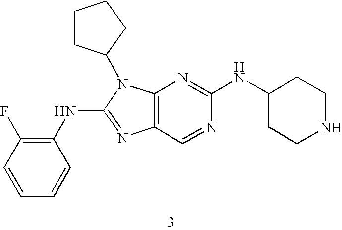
C1(NC2=NC3=C(N2C2CCCC2)N=C(NC2CCNCC2)N=C3)=C(F)C=CC=C1
